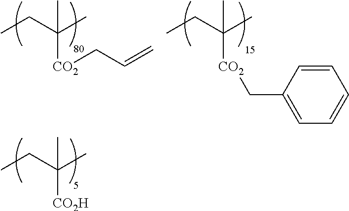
CCC(C)([CO2H])C.CCC(C)([CO2]CC1=CC=CC=C1)C.CCC(C)([CO2]CC=C)C
